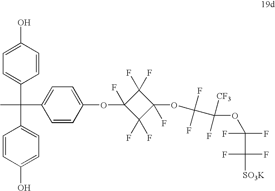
C1=C(O)C=CC(C(C)(C2=CC=C(OC3(F)C(F)(F)C(OC(F)(F)C([CF3])(F)OC(C(F)(F)[SO3K])(F)F)(F)C3(F)F)C=C2)C2=CC=C(O)C=C2)=C1
